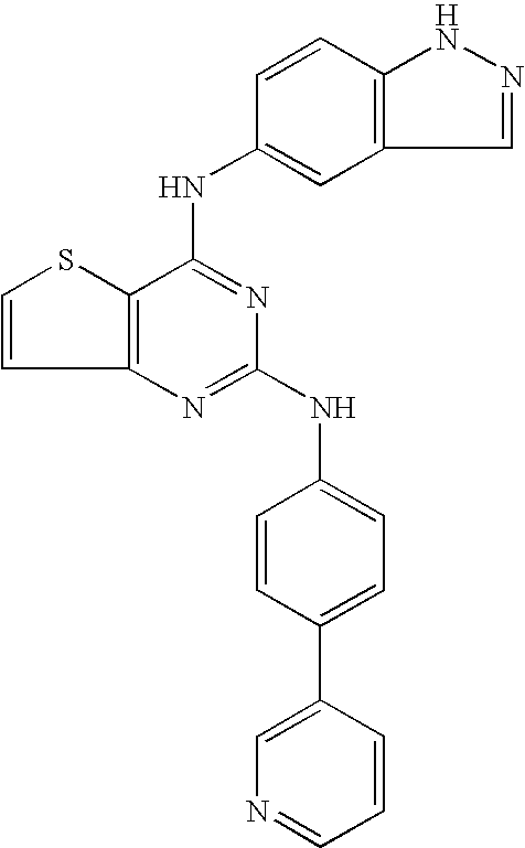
C12=C(C(NC3=CC4=C(C=C3)NN=C4)=NC(NC3=CC=C(C4=CN=CC=C4)C=C3)=N1)SC=C2
